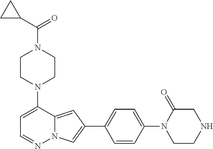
C1CN(C2=CC=NN3C2=CC(C2=CC=C(N4CCNCC4=O)C=C2)=C3)CCN1C(C1CC1)=O
